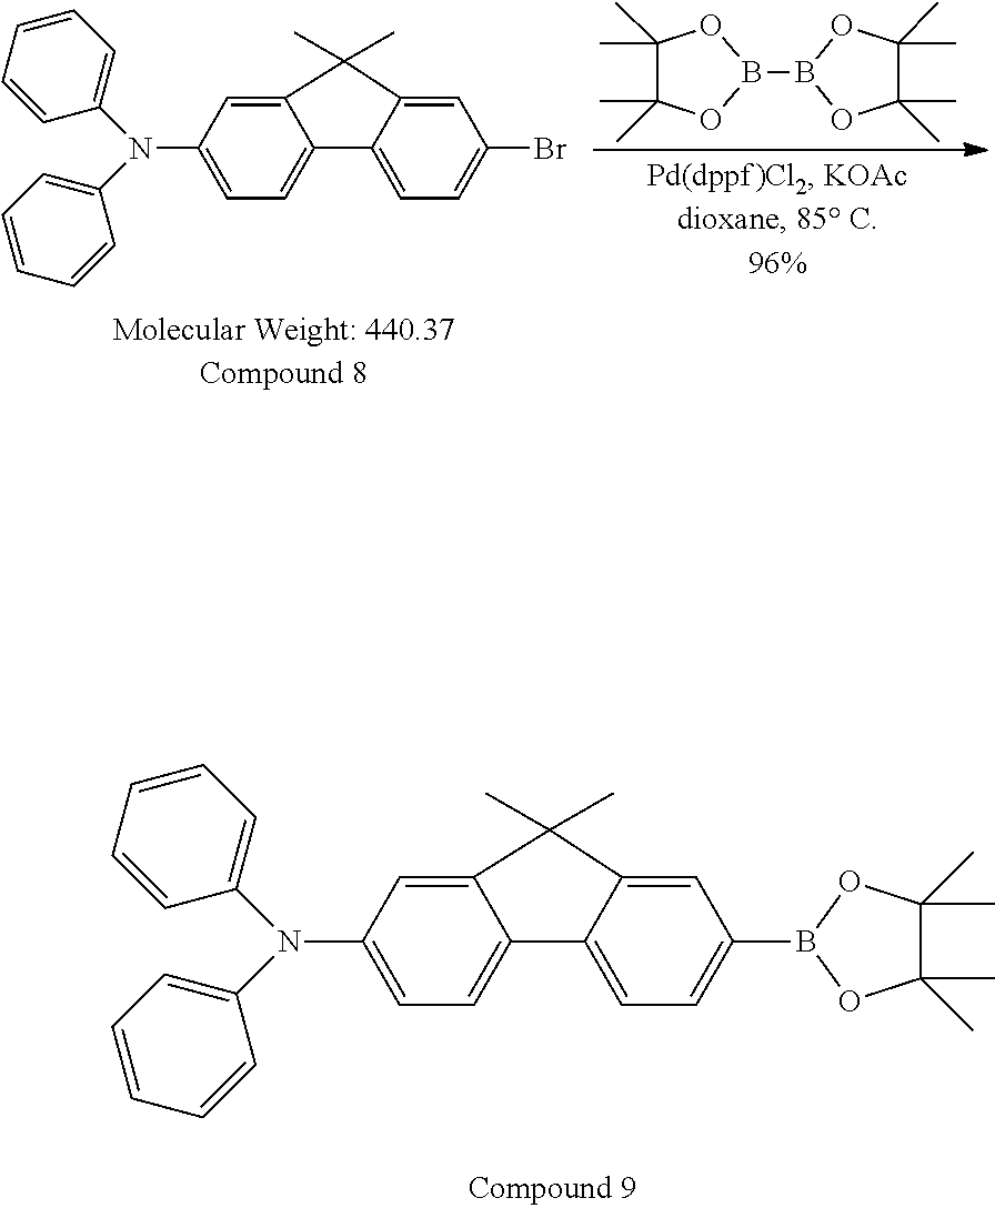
C1=C(N(C2=CC=CC=C2)C2=CC=CC=C2)C=C2C(=C1)C1=CC=C(B3OC(C)(C)C(C)(C)O3)C=C1C2(C)C.C1(C)(C)C(C)(C)OB(B2OC(C)(C)C(C)(C)O2)O1.C1=C(N(C2=CC=CC=C2)C2=CC=CC=C2)C=C2C(=C1)C1=CC=C(Br)C=C1C2(C)C
